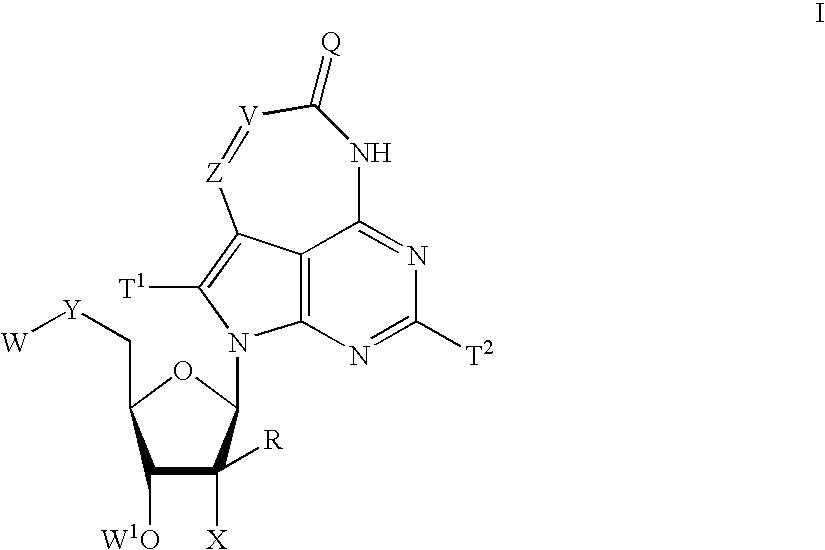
C1([W1O])C([X])([R])C(N2C3=C4C(=C2[T1])[Z]=[V]C(=[Q])NC4=NC([T2])=N3)OC1C[Y][W]
